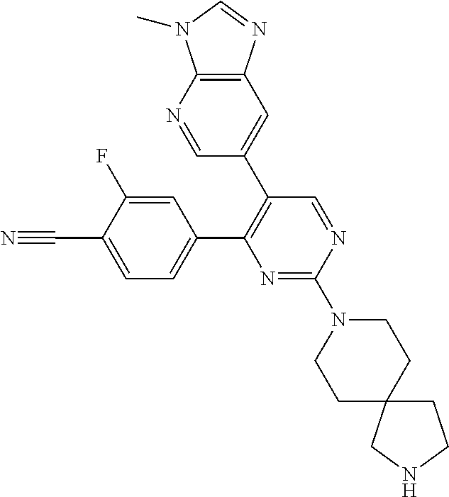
C1=C(C#N)C(F)=CC(C2=C(C3=CC4=C(N=C3)N(C)C=N4)C=NC(N3CCC4(CC3)CCNC4)=N2)=C1
